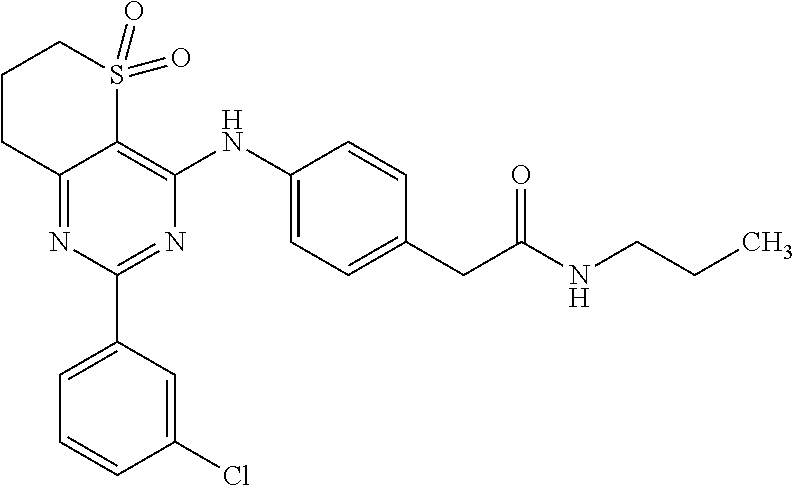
C12=NC(C3=CC=CC(Cl)=C3)=NC(NC3=CC=C(CC(NCCC)=O)C=C3)=C1S(=O)(=O)CCC2
